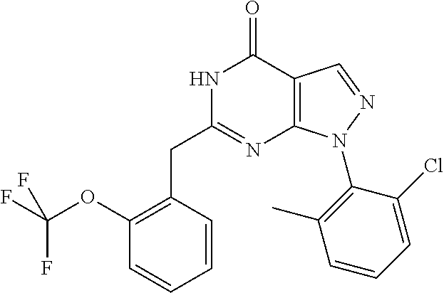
N1C(CC2=C(OC(F)(F)F)C=CC=C2)=NC2=C(C1=O)C=NN2C1=C(C)C=CC=C1Cl
